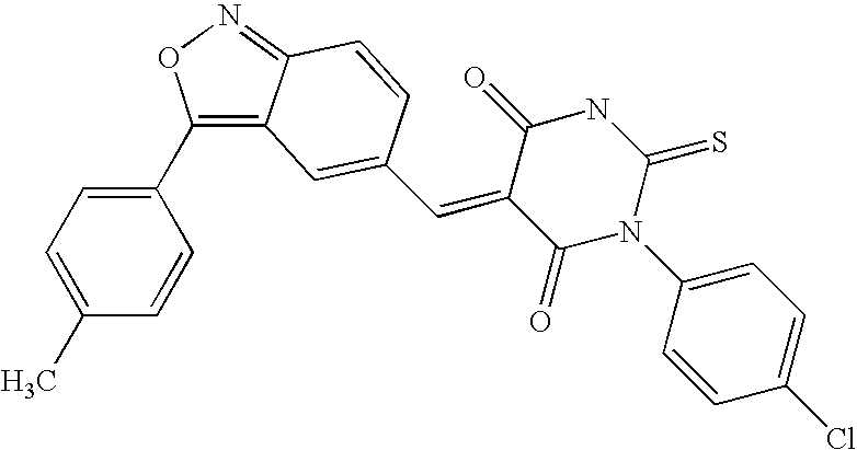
C1(C2=CC=C(C)C=C2)=C2C(=NO1)C=CC(C=C1C(=O)N(C3=CC=C(Cl)C=C3)C(=S)NC1=O)=C2
